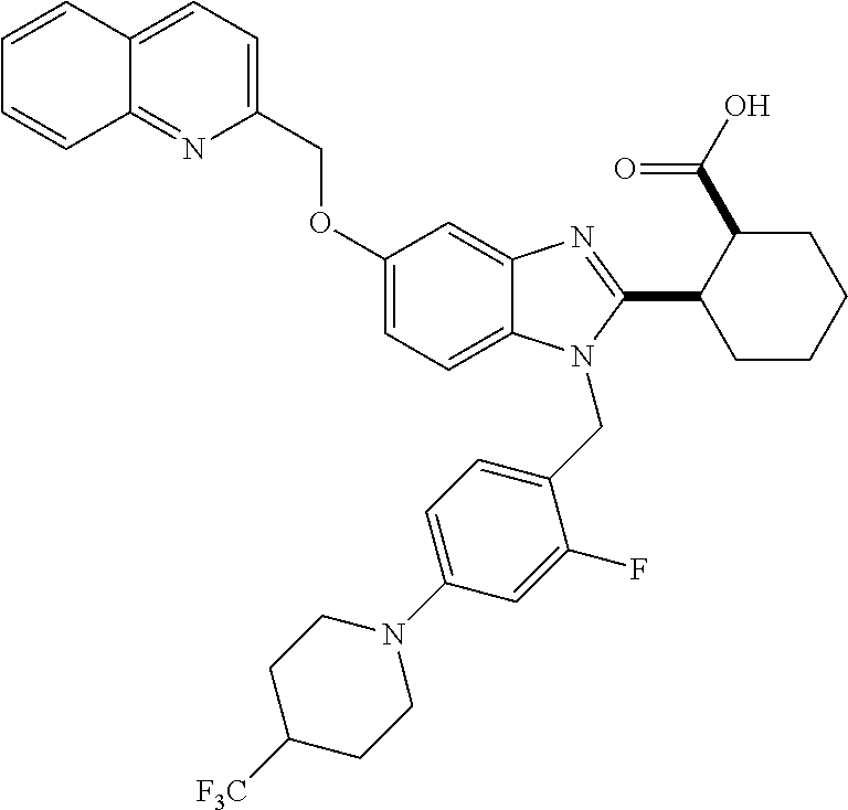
C12=NC(COC3=CC=C4C(=C3)N=C(C3CCCCC3C(O)=O)N4CC3=CC=C(N4CCC([F3C])CC4)C=C3F)=CC=C1C=CC=C2
